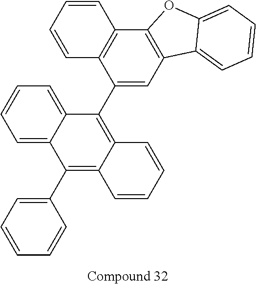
C1=CC=C(C2=C3C(=C(C4=CC5=C(C6=C4C=CC=C6)OC4=CC=CC=C54)C4=CC=CC=C24)C=CC=C3)C=C1
